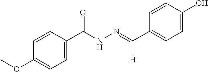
C1=CC(O)=CC=C1C(=NNC(C1=CC=C(OC)C=C1)=O)[H]
